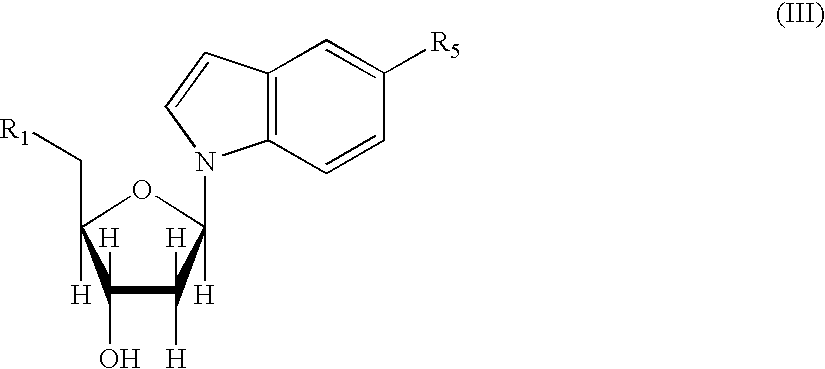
C12=C(C=CC([R5])=C1)N(C1([H])C([H])([H])C([H])(O)C([H])(C[R1])O1)C=C2
